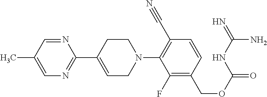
N1=CC(C)=CN=C1C1=CCN(C2=C(C#N)C=CC(COC(=O)NC(=N)N)=C2F)CC1
